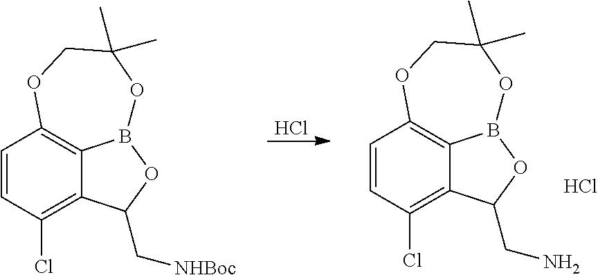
C1=CC(Cl)=C2C3=C1OCC(C)(C)OB3OC2CN.C1=CC(Cl)=C2C3=C1OCC(C)(C)OB3OC2C[NHBoc].Cl.Cl
